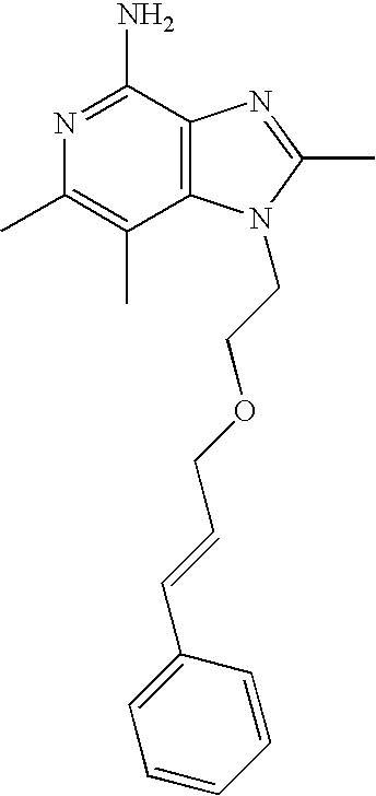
N1=C(N)C2=C(C(C)=C1C)N(CCOCC=CC1=CC=CC=C1)C(C)=N2
